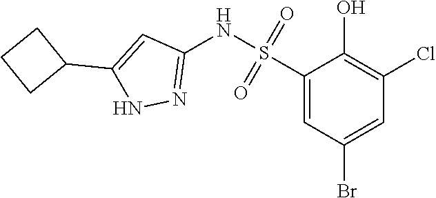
C1(S(NC2=NNC(C3CCC3)=C2)(=O)=O)=CC(Br)=CC(Cl)=C1O
